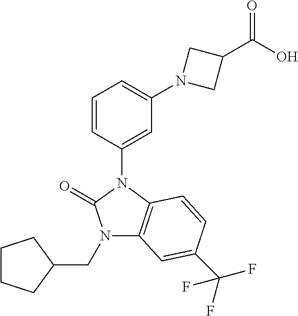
C1=CC(N2C(=O)N(CC3CCCC3)C3=C2C=CC(C(F)(F)F)=C3)=CC(N2CC(C(O)=O)C2)=C1
